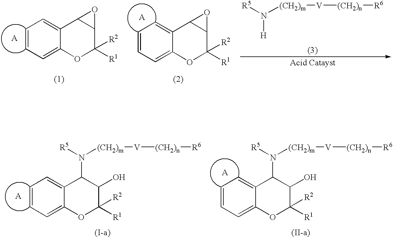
C1=CC=C2C(=C1)C1C(C([R2])([R1])O2)O1.C1=CC=C2C(=C1)C1C(C([R2])([R1])O2)O1.N([R5])([(CH2)m][V][(CH2)n][R6])[H].C1=CC=C2C(=C1)C(N([R5])[(CH2)m][V][(CH2)n][R6])C(O)C([R2])([R1])O2.N([R5])([(CH2)m][V][(CH2)n][R6])C1C2=CC=CC=C2OC([R2])([R1])C1O
